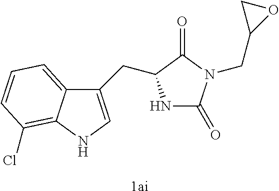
[1ai].N1C(=O)N(CC2OC2)C(=O)C1CC1=CNC2=C(Cl)C=CC=C12
